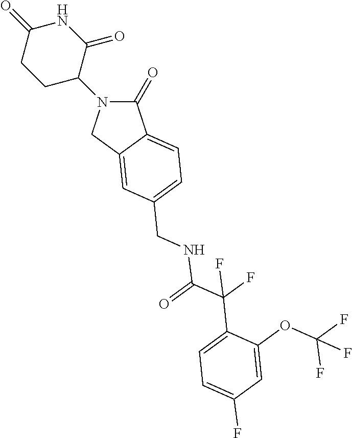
C1(=O)N(C2CCC(=O)NC2=O)CC2=CC(CNC(=O)C(F)(F)C3=CC=C(F)C=C3OC(F)(F)F)=CC=C12
